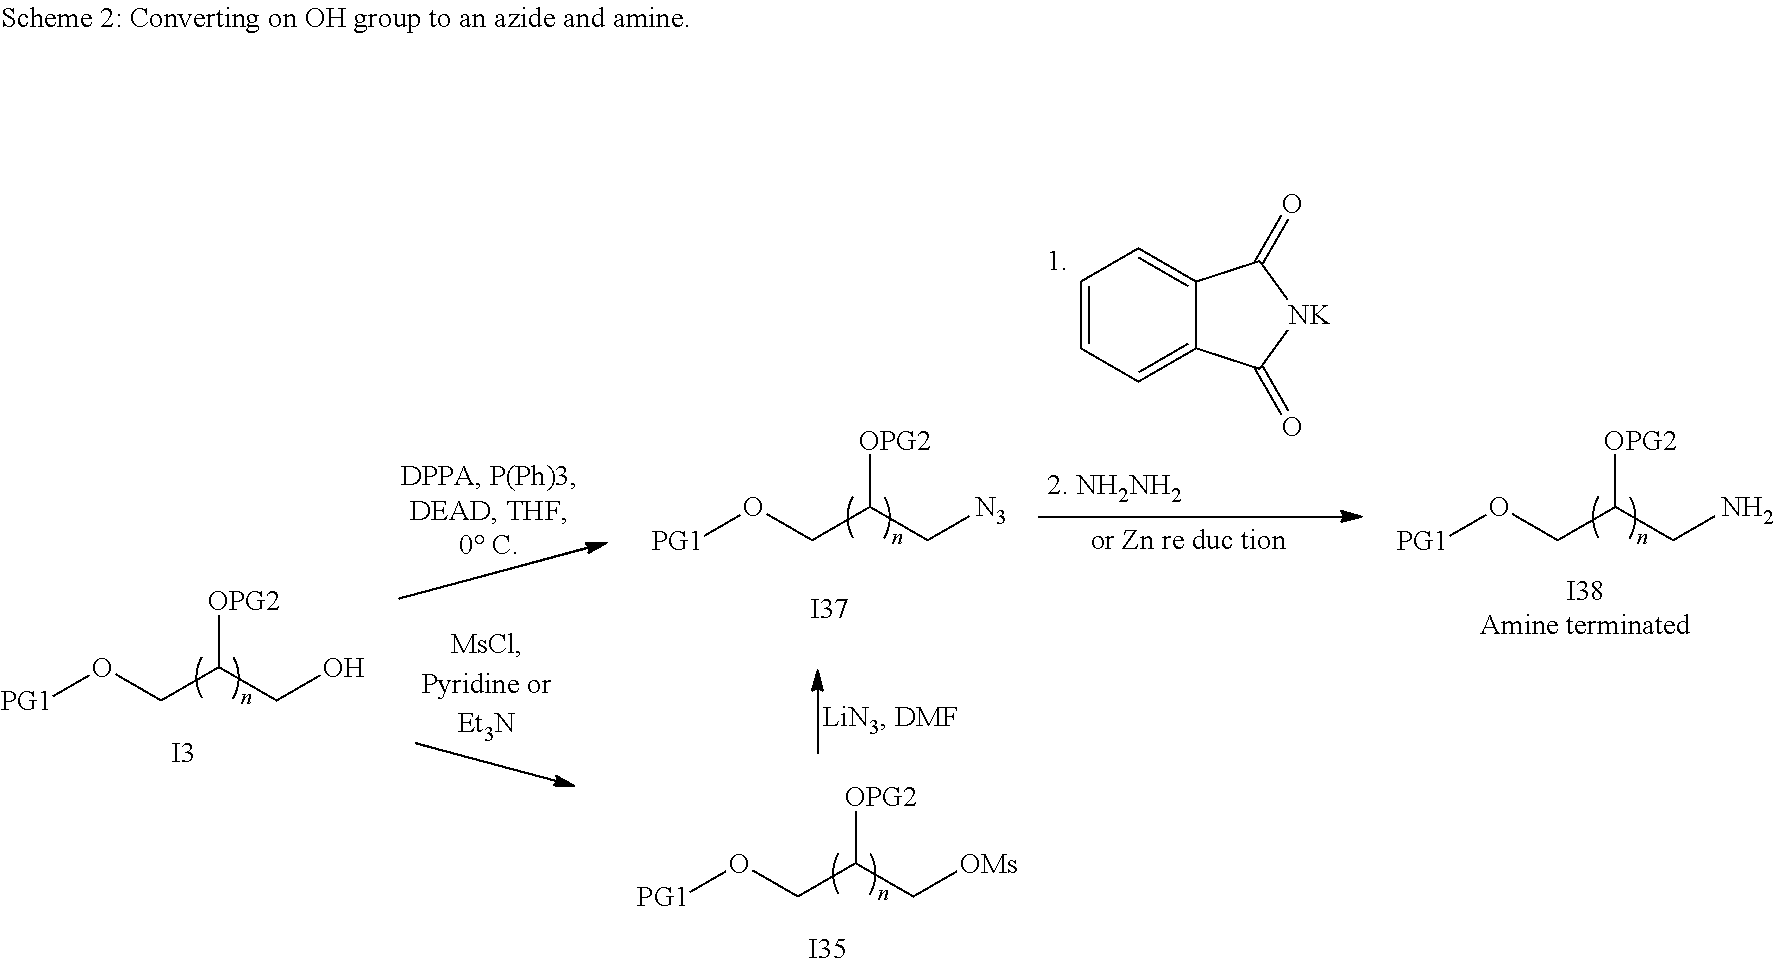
[PG1]OCC(CO)[OPG2].[PG1]OCC(C[OMs])[OPG2].[PG1]OCC(C[N3])[OPG2].C1=CC=C2C(=C1)C(=O)[NK]C2=O.[PG1]OCC(CN)[OPG2].[I3].[I35].[I37].[I38Amine terminated]
